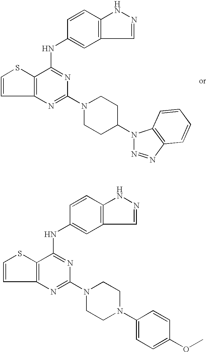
C12=C(N=C(N3CCN(C4=CC=C(OC)C=C4)CC3)N=C1NC1=CC3=C(C=C1)NN=C3)C=CS2.C12=C(N=C(N3CCC(N4N=NC5=C4C=CC=C5)CC3)N=C1NC1=CC3=C(C=C1)NN=C3)C=CS2
